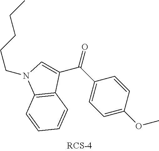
C1(C(C2=CC=C(OC)C=C2)=O)=CN(CCCCC)C2=C1C=CC=C2
